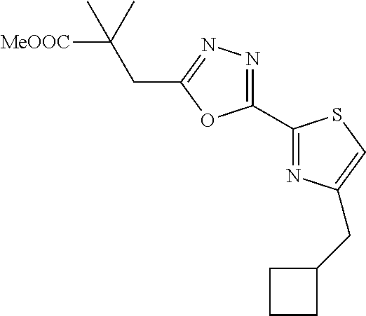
C1(C2=NC(CC3CCC3)=CS2)=NN=C(CC(C)([MeOOC])C)O1
